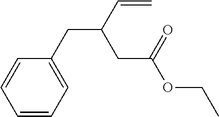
C1=CC=CC=C1CC(C=C)CC(=O)OCC
